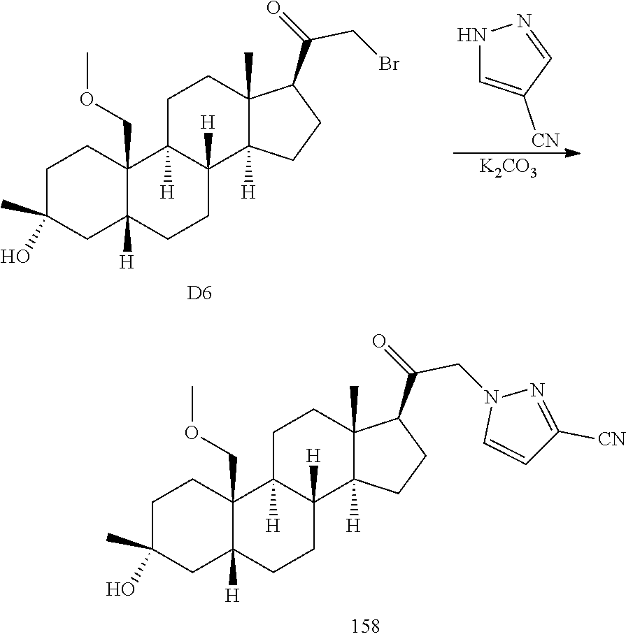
[K2CO3].C1C2([H])C(COC)(CCC1(C)O)C1([H])CCC3(C)C(C(=O)CBr)CCC3([H])C1([H])CC2.[D6].N1C=C([CN])C=N1.C1=CN(CC(C2C3(C)CCC4([H])C5(COC)C([H])(CC(O)(C)CC5)CCC4([H])C3([H])CC2)=O)N=C1[CN]
